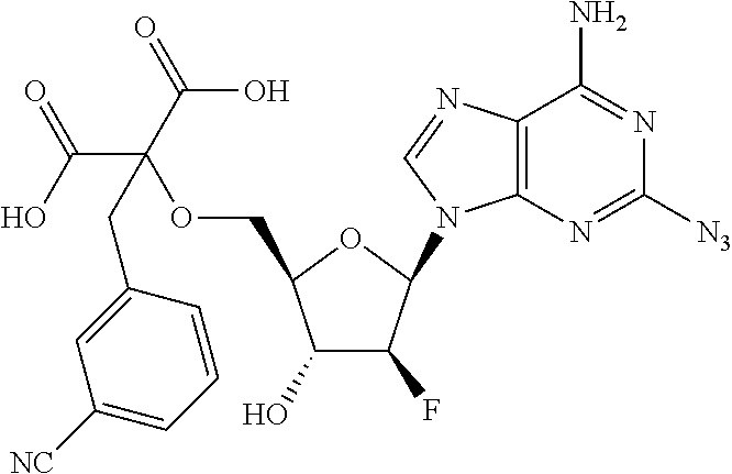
C12=C(N=CN1C1C(F)C(O)C(COC(C(O)=O)(C(=O)O)CC3=CC([NC])=CC=C3)O1)C(N)=NC([N3])=N2
